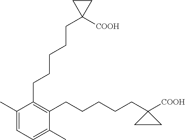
C1(CCCCCC2([COOH])CC2)=C(CCCCCC2([COOH])CC2)C(C)=CC=C1C
